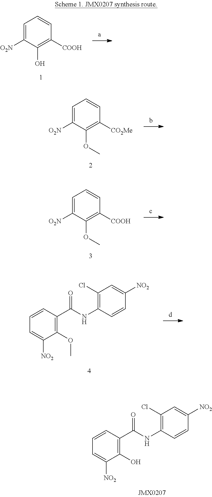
C1=CC([COOH])=C(O)C([O2N])=C1.C1=CC([CO2Me])=C(OC)C([O2N])=C1.C1=CC([COOH])=C(OC)C([O2N])=C1.C1=C([NO2])C=CC(NC(C2=C(O)C([NO2])=CC=C2)=O)=C1Cl.C1=C([NO2])C=CC(NC(C2=C(OC)C([NO2])=CC=C2)=O)=C1Cl
